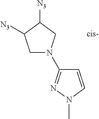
C1=CN(C)N=C1N1CC([N3])C([N3])C1
